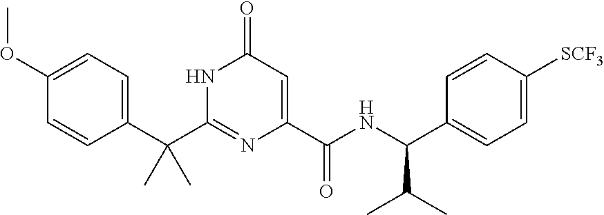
C(C1=CC=C(OC)C=C1)(C1=NC(C(NC(C2=CC=C([SCF3])C=C2)C(C)C)=O)=CC(=O)N1)(C)C
